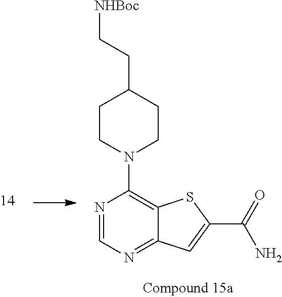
C1CN(C2=C3C(=NC=N2)C=C(C(=O)N)S3)CCC1CC[NHBoc]
